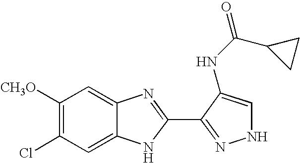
C1=C2C(=CC([CH3O])=C1Cl)N=C(C1=NNC=C1NC(=O)C1CC1)N2
